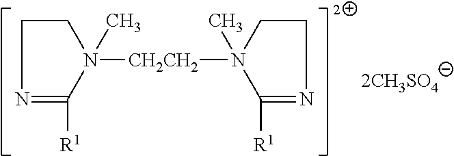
C1([R1])=NCCN1(C)[CH2CH2]N1(C)C([R1])=NCC1
